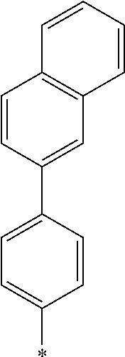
C1=C(*)C=CC(C2=CC3=C(C=C2)C=CC=C3)=C1
